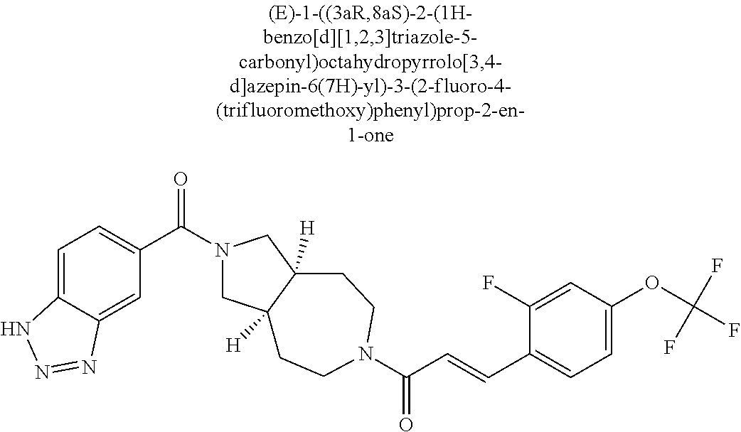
C1=C2C(=CC(C(=O)N3CC4([H])C([H])(C3)CCN(C(=O)C=CC3=CC=C(OC(F)(F)F)C=C3F)CC4)=C1)N=NN2
